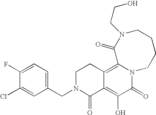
C1(CN2C(=O)C3=C(O)C(=O)N4C(=C3CC2)C(=O)N(CCO)CCCC4)=CC=C(F)C(Cl)=C1
